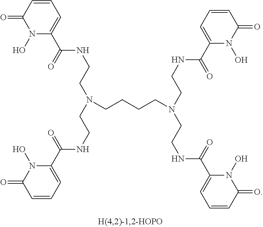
C1(=O)N(O)C(C(=O)NCCN(CCNC(C2=CC=CC(=O)N2O)=O)CCCCN(CCNC(C2=CC=CC(=O)N2O)=O)CCNC(C2=CC=CC(=O)N2O)=O)=CC=C1
